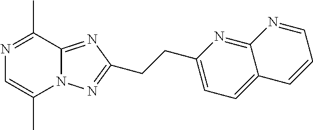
N1=C(C)C2=NC(CCC3=CC=C4C(=N3)N=CC=C4)=NN2C(C)=C1
